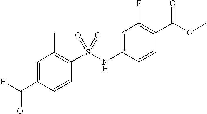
C1=C(C([H])=O)C=CC(S(=O)(NC2=CC(F)=C(C(OC)=O)C=C2)=O)=C1C
